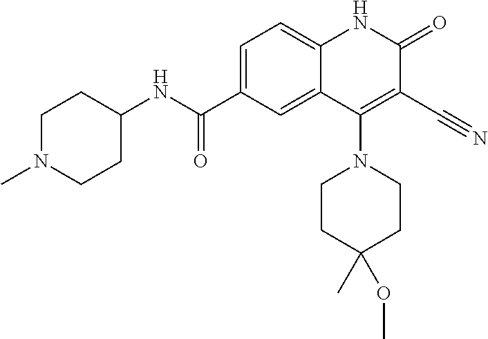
C1=C(C(NC2CCN(C)CC2)=O)C=C2C(=C1)NC(=O)C(C#N)=C2N1CCC(C)(OC)CC1
